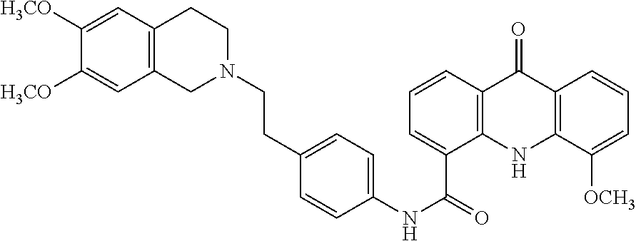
C12=C(C=C([H3CO])C([H3CO])=C1)CCN(CCC1=CC=C(NC(C3=CC=CC4=C3NC3=C(C4=O)C=CC=C3[OCH3])=O)C=C1)C2
